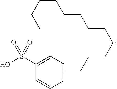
C1=CC=C(S(O)(=O)=O)C=C1.C(CCCCCCCCCC)CC
